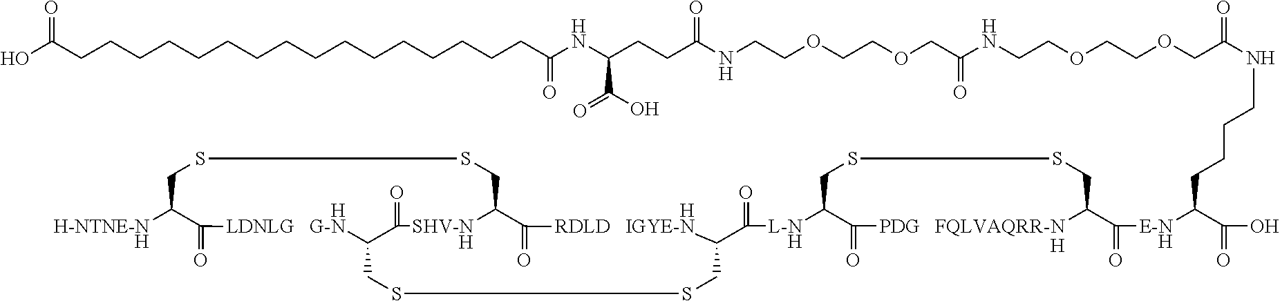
[H-NTNE-NH]C1C(=O)[HLDNLG   G-N]C2C(=O)[SHV-NH]C(CSSC1)C(=O)[HRDLD   IGYE-N]C(C(=O)[L-NH]C1C(=O)[PDG   FQLVAQRR-NH]C(C(=O)[E-NH]C(C(=O)O)CCCCNC(COCCOCCNC(COCCOCCNC(=O)CCC(NC(CCCCCCCCCCCCCCCCC(O)=O)=O)C(=O)O)=O)=O)CSSC1)CSSC2
